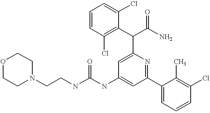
C(NC1=CC(C2=CC=CC(Cl)=C2C)=NC(C(C2=C(Cl)C=CC=C2Cl)C(N)=O)=C1)(NCCN1CCOCC1)=O
